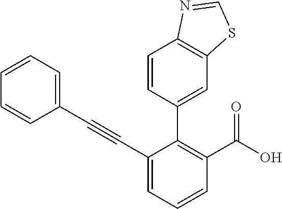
C1=CC=C(C#CC2=CC=CC(C(O)=O)=C2C2=CC3=C(C=C2)N=CS3)C=C1
